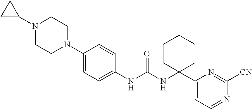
N1(C2CC2)CCN(C2=CC=C(NC(NC3(C4=CC=NC([CN])=N4)CCCCC3)=O)C=C2)CC1
